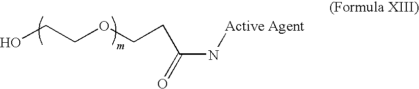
C(N[Active Agent])(=O)CCOCCO
